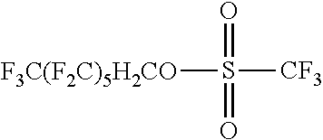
[F3C(F2C)5H2CO]S([CF3])(=O)=O
